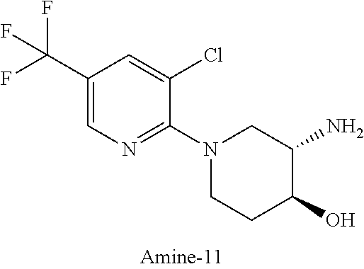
C1(C(F)(F)F)=CN=C(N2CCC(O)C(N)C2)C(Cl)=C1
